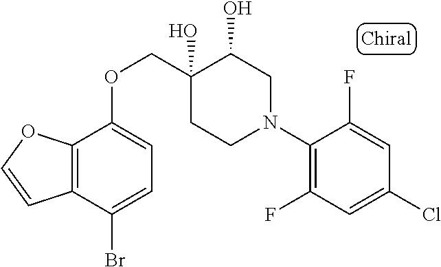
C1(N2CC(O)C(O)(COC3=CC=C(Br)C4=C3OC=C4)CC2)=C(F)C=C(Cl)C=C1F
